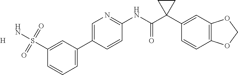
C1=C(C2=CC=CC(S(N)(=O)=O)=C2)C=CC(NC(C2(C3=CC4=C(C=C3)OCO4)CC2)=O)=N1.[H]
